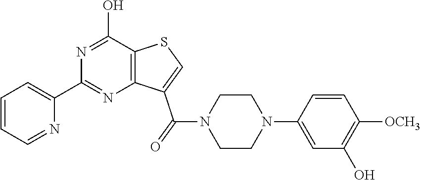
C1=CC=NC(C2=NC3=C(C(O)=N2)SC=C3C(N2CCN(C3=CC(O)=C([OCH3])C=C3)CC2)=O)=C1
